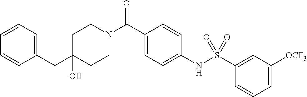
C1CN(C(C2=CC=C(NS(=O)(=O)C3=CC([OCF3])=CC=C3)C=C2)=O)CCC1(O)CC1=CC=CC=C1
